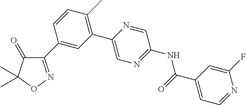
C1(=O)C(C2=CC(C3=CN=C(NC(C4=CC=NC(F)=C4)=O)C=N3)=C(C)C=C2)=NOC1(C)C
